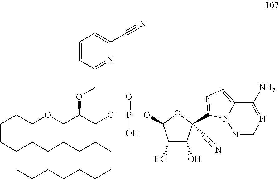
C(CCCCCCCCCCCCCCC)CCOCC(COP(=O)(O)OC1C(O)C(O)C(C#N)(C2=CC=C3C(N)=NC=NN32)O1)OCC1=NC(C#N)=CC=C1
